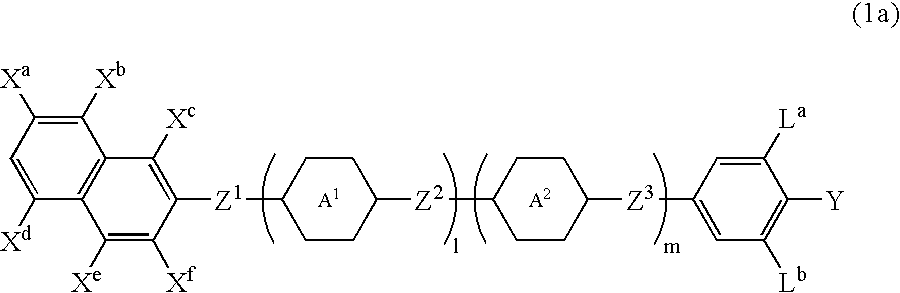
C1([Xb])=C([Xa])C=C([Xd])C2=C1C([Xc])=C([Z1]C1CCC([Z2]C3CCC([Z3]C4=CC([Lb])=C([Y])C([La])=C4)CC3)CC1)C([Xf])=C2[Xe]
